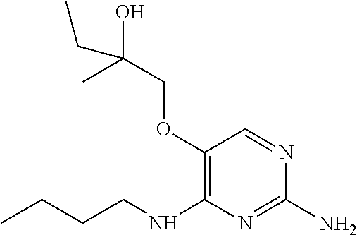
O(C1=C(NCCCC)N=C(N)N=C1)CC(C)(CC)O
